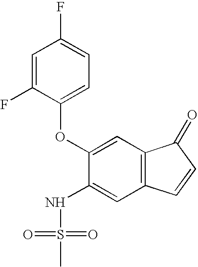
C1=C(F)C(OC2=CC3=C(C=C2NS(C)(=O)=O)C=CC3=O)=CC=C1F
